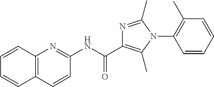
N(C(=O)C1=C(C)N(C2=C(C)C=CC=C2)C(C)=N1)C1=NC2=C(C=C1)C=CC=C2
